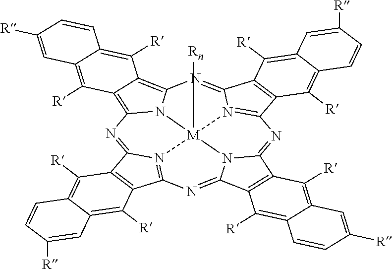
N1=C2N3=C(N=C4N5C(=NC6=N7C(=NC8=C9C(=C1N8[M]753[Rn])C([R])=C1C(=C9[R])C=CC([R])=C1)C1=C6C([R])=C3C(=C1[R])C=C([R])C=C3)C1=C4C([R])=C3C(=C1[R])C=C([R])C=C3)C1=C2C([R])=C2C(=C1[R])C=C([R])C=C2
